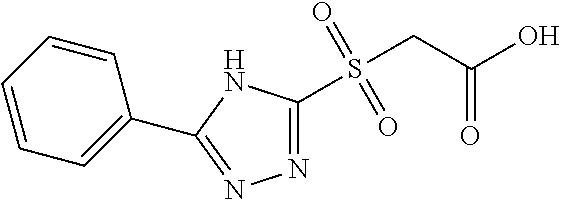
N1=C(S(CC(O)=O)(=O)=O)NC(C2=CC=CC=C2)=N1
